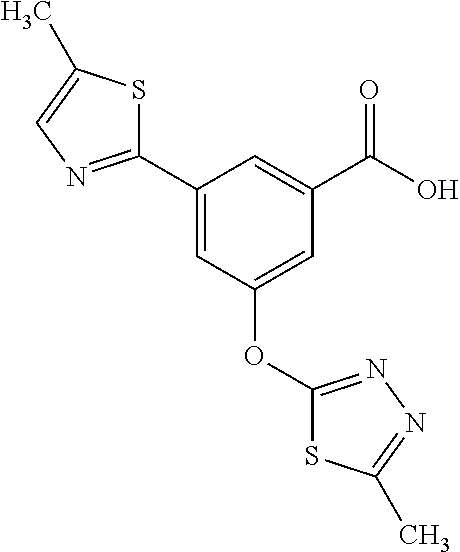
OC(C1=CC(C2=NC=C(C)S2)=CC(OC2=NN=C(C)S2)=C1)=O
